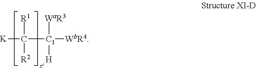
C([C1]([WbR4])([WaR3])[H])([K])([R1])[R2]
